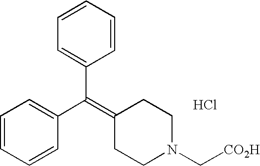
C1=CC=CC(C(=C2CCN(C[CO2H])CC2)C2=CC=CC=C2)=C1.Cl
